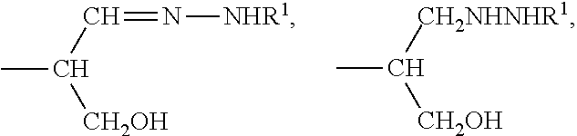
CC([CH2NHNHR1])[CH2OH].CC(C=N[NHR1])[CH2OH]
